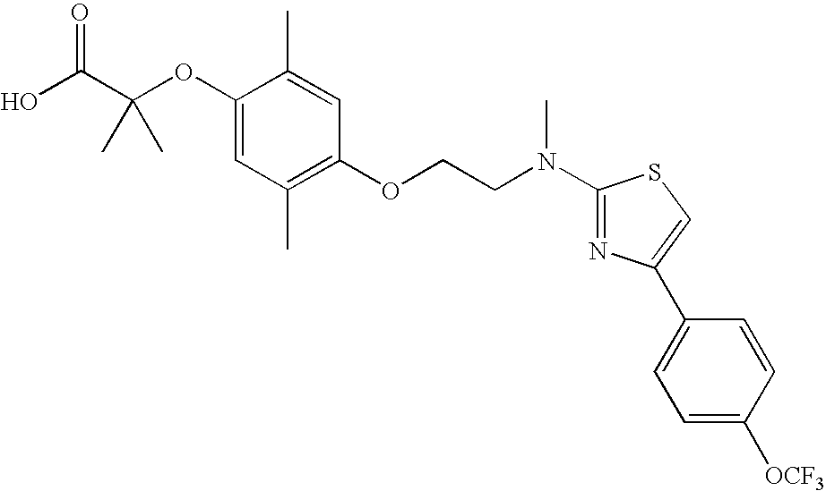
C1(OC(C(O)=O)(C)C)=CC(C)=C(OCCN(C2=NC(C3=CC=C([OCF3])C=C3)=CS2)C)C=C1C
